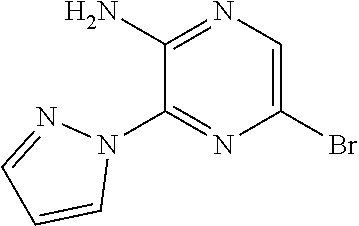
BrC1=CN=C(N)C(N2N=CC=C2)=N1
